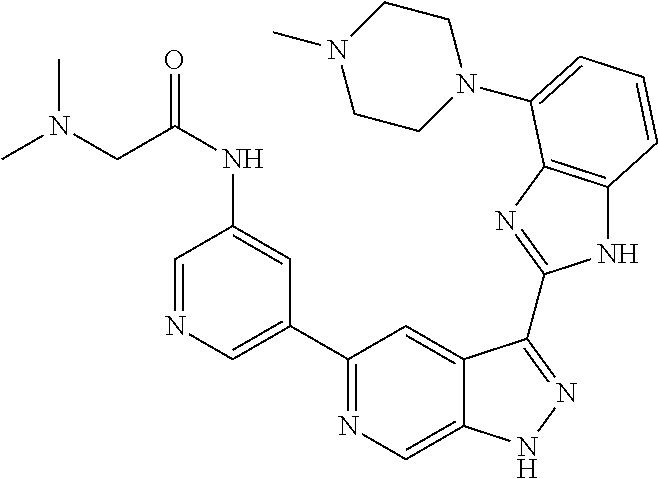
C1(C2=NC=C3C(=C2)C(C2=NC4=C(N2)C=CC=C4N2CCN(C)CC2)=NN3)=CN=CC(NC(=O)CN(C)C)=C1
